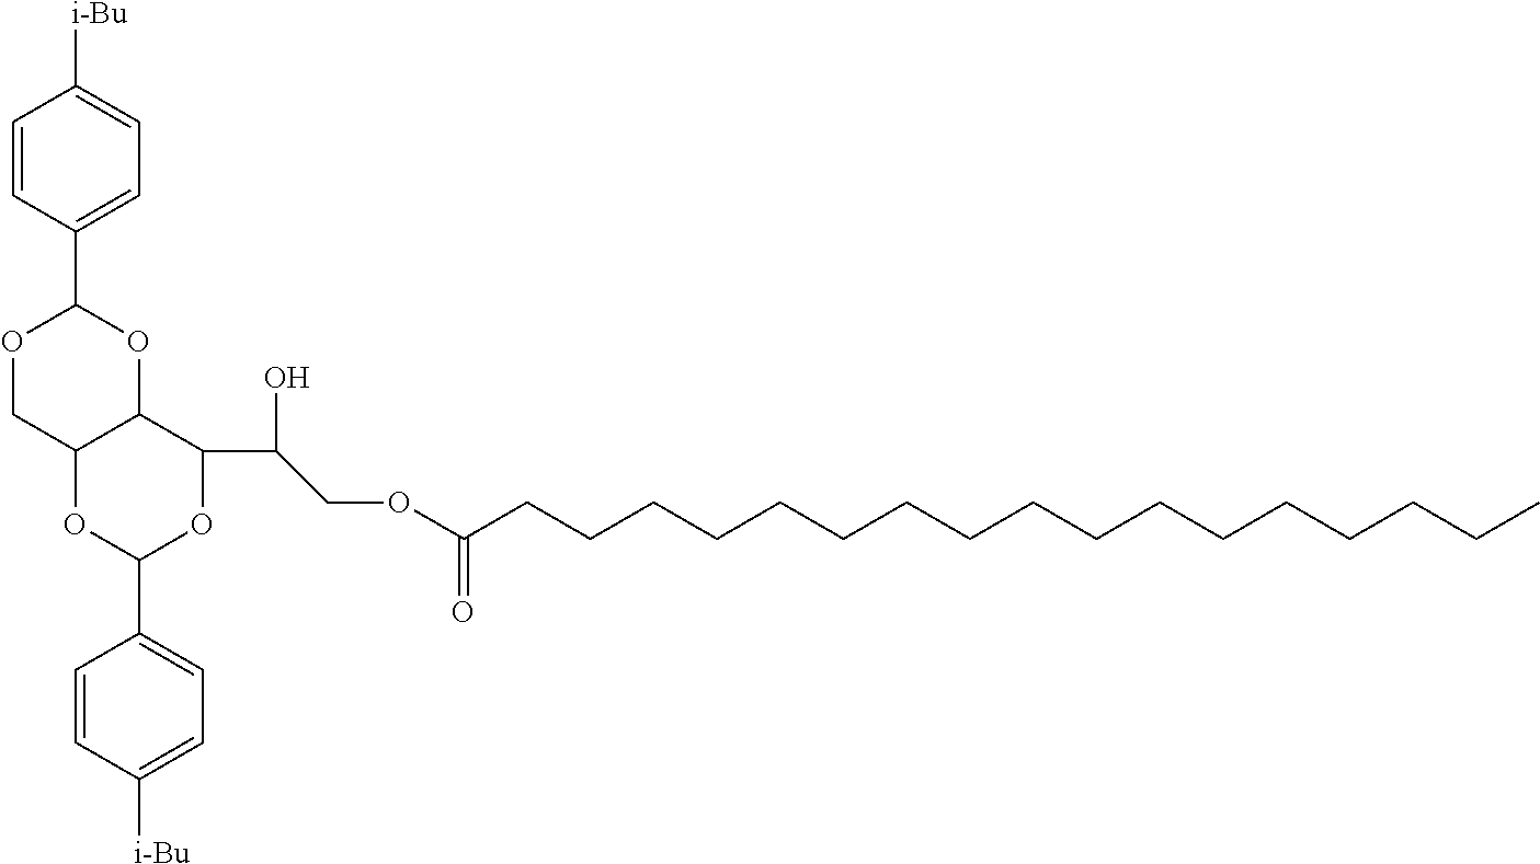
C1=CC(C2OCC3C(O2)C(C(O)COC(CCCCCCCCCCCCCCCCC)=O)OC(C2=CC=C([i-Bu])C=C2)O3)=CC=C1[i-Bu]
